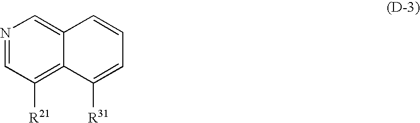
N1=CC([R21])=C2C(=C1)C=CC=C2[R31]
